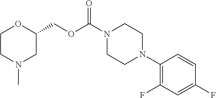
C1CN(C)CC(COC(N2CCN(C3=C(F)C=C(F)C=C3)CC2)=O)O1
